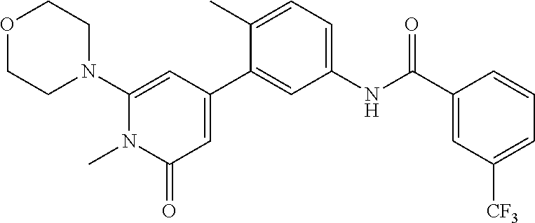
O1CCN(C2=CC(C3=CC(NC(C4=CC([CF3])=CC=C4)=O)=CC=C3C)=CC(=O)N2C)CC1
